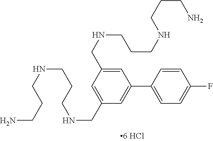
C(CNCCCNCC1=CC(CNCCCNCCCN)=CC(C2=CC=C(F)C=C2)=C1)CN
